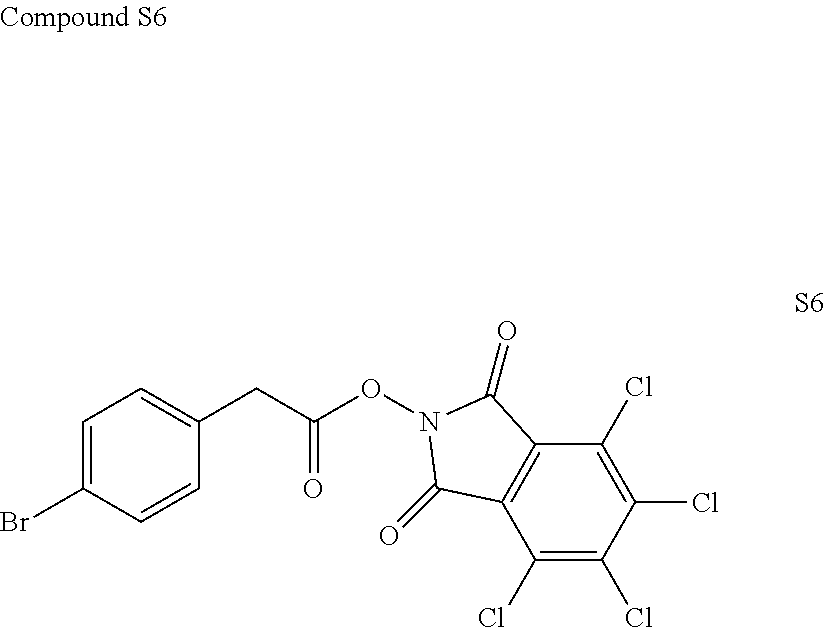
C1(Cl)=C(Cl)C(Cl)=C(Cl)C2=C1C(=O)N(OC(CC1=CC=C(Br)C=C1)=O)C2=O
